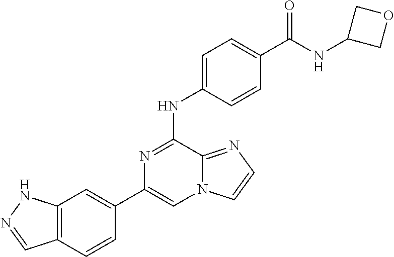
C1(C2=CC3=C(C=C2)C=NN3)=CN2C(=NC=C2)C(NC2=CC=C(C(NC3COC3)=O)C=C2)=N1
